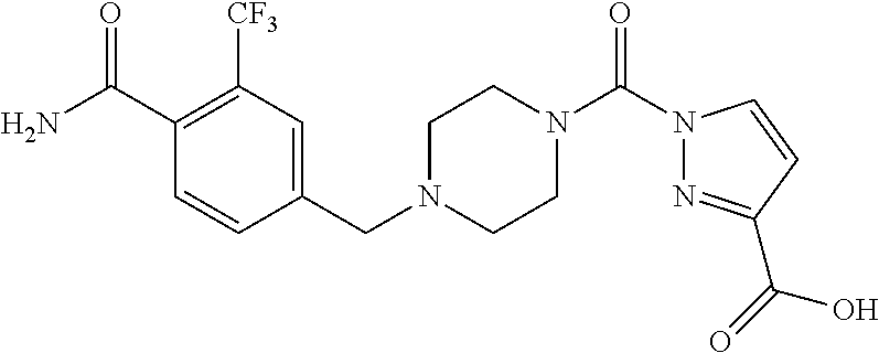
C1(C(N)=O)=C([CF3])C=C(CN2CCN(C(N3N=C(C(=O)O)C=C3)=O)CC2)C=C1
